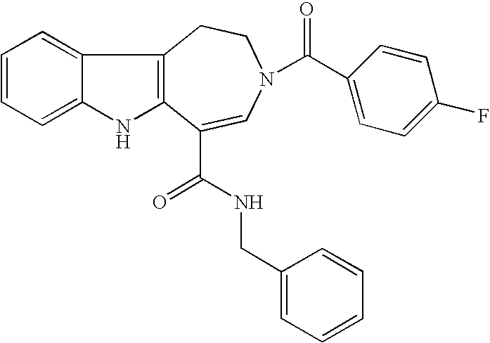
C1=CC=C2C(=C1)C1=C(N2)C(C(=O)NCC2=CC=CC=C2)=CN(C(C2=CC=C(F)C=C2)=O)CC1
